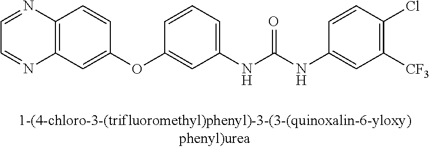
C1=NC2=C(N=C1)C=C(OC1=CC(NC(NC3=CC([CF3])=C(Cl)C=C3)=O)=CC=C1)C=C2
